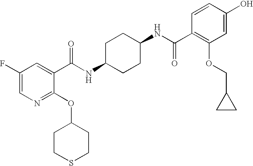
C1CSCCC1OC1=NC=C(F)C=C1C(NC1CCC(NC(C2=C(OCC3CC3)C=C(O)C=C2)=O)CC1)=O
